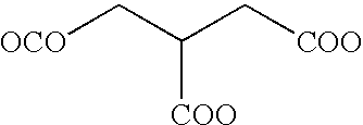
[OCO]CC(C[COO])[COO]
